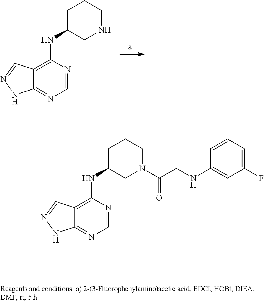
C1=NC(NC2CCCNC2)=C2C(=N1)NN=C2.C1=NC(NC2CCCN(C(CNC3=CC(F)=CC=C3)=O)C2)=C2C(=N1)NN=C2
